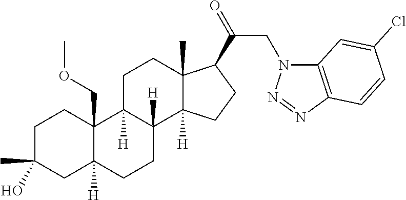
C1C(C)(O)CC2([H])C(COC)(C1)C1([H])C([H])(CC2)C2([H])C(C)(CC1)C(C(=O)CN1C3=C(N=N1)C=CC(Cl)=C3)CC2
